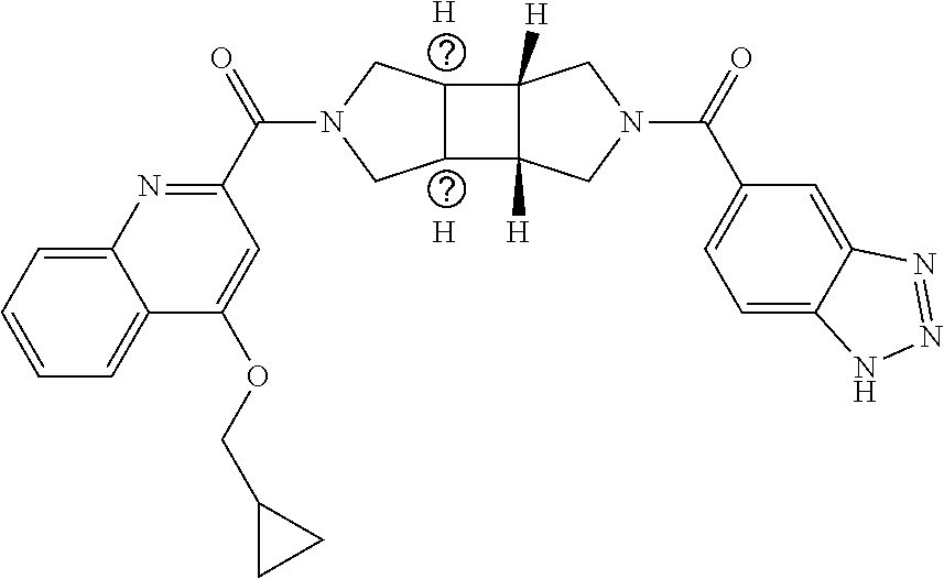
[H].[H].N1=C(C(N2CC3C(C4([H])C3([H])CN(C(C3=CC=C5C(=C3)N=NN5)=O)C4)C2)=O)C=C(OCC2CC2)C2=CC=CC=C12
